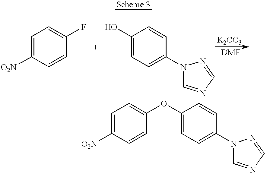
C1=C([O2N])C=CC(F)=C1.C1(O)=CC=C(N2C=NC=N2)C=C1.C1=C([O2N])C=CC(OC2=CC=C(N3C=NC=N3)C=C2)=C1
